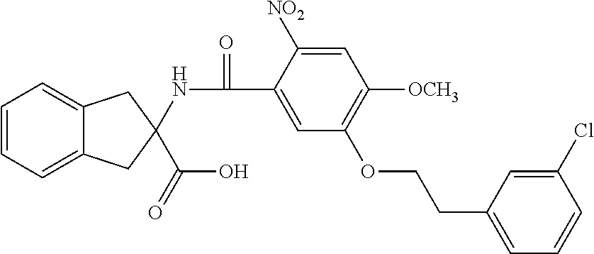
C1=CC=C2C(=C1)CC(NC(=O)C1=CC(OCCC3=CC=CC(Cl)=C3)=C([OCH3])C=C1[NO2])(C(O)=O)C2
